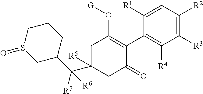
C1([R1])=CC([R2])=C([R3])C([R4])=C1C1=C(O[G])CC([R5])(C(C2CS(=O)CCC2)([R7])[R6])CC1=O
